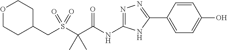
C(C(=O)NC1=NN=C(C2=CC=C(O)C=C2)N1)(C)(C)S(CC1CCOCC1)(=O)=O
